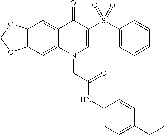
C12=C(C=C3C(=C1)C(=O)C(S(C1=CC=CC=C1)(=O)=O)=CN3CC(NC1=CC=C(CC)C=C1)=O)OCO2
